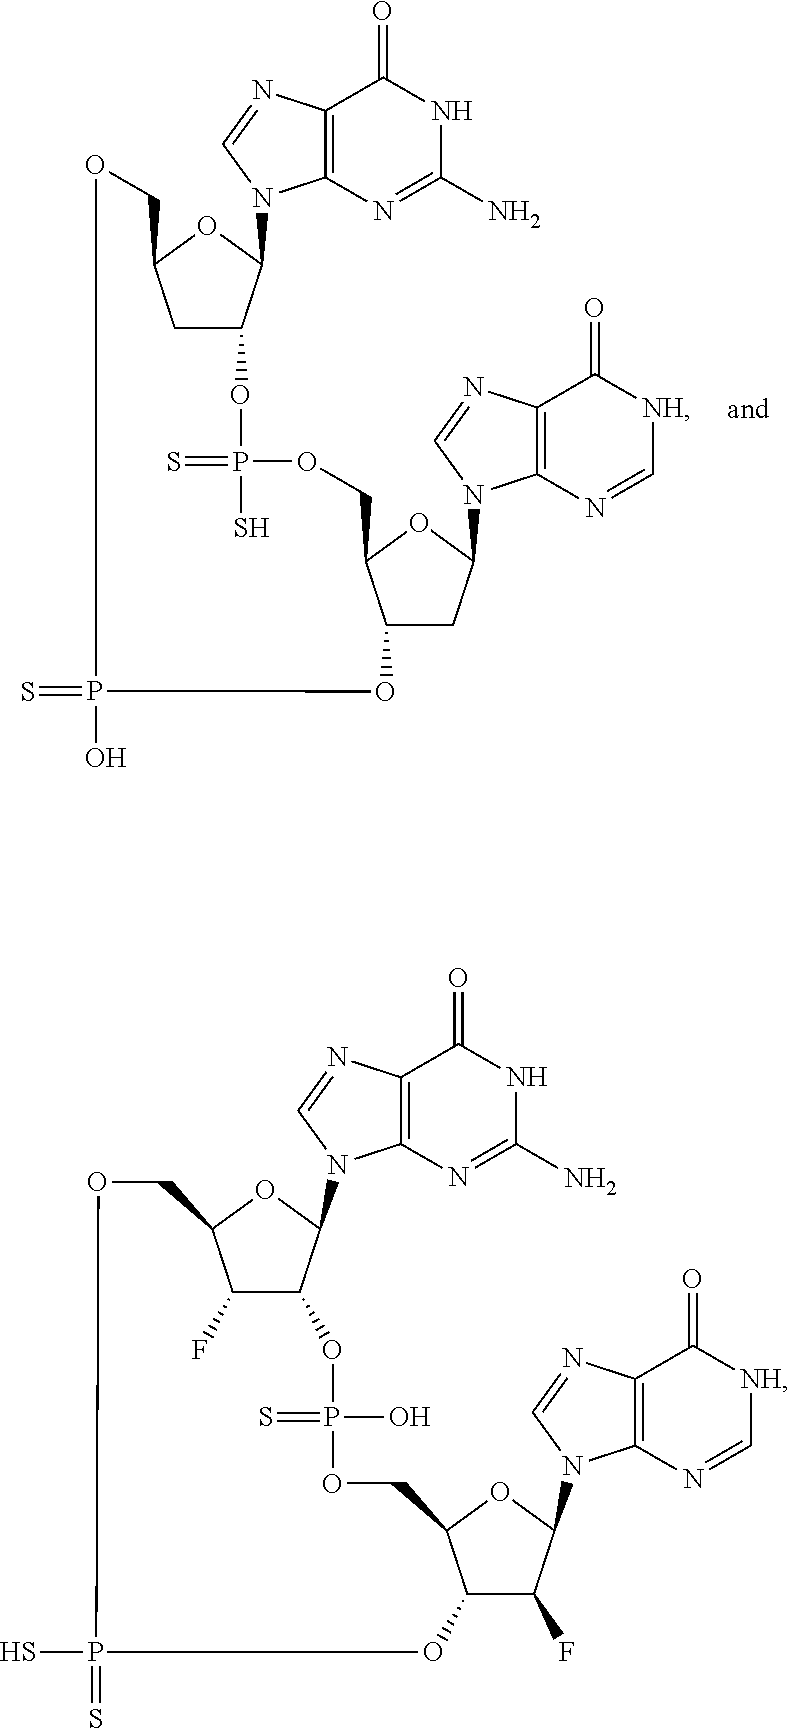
C1C2C(N3C4=C(N=C3)C(=O)NC(N)=N4)OC1COP(O)(=S)OC1CC(N3C4=C(N=C3)C(=O)[NH]C=N4)OC1COP(=S)(S)O2.C1OP(S)(=S)OC2C(F)C(N3C4=C(N=C3)C(=O)[NH]C=N4)OC2COP(=S)(O)OC2C(F)C1OC2N1C2=C(N=C1)C(=O)NC(N)=N2
